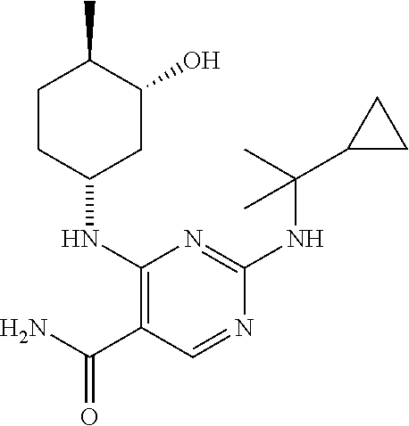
C1CC(NC2=C(C(N)=O)C=NC(NC(C3CC3)(C)C)=N2)CC(O)C1C
